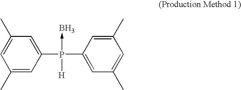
C1(C)=CC(P(C2=CC(C)=CC(C)=C2)(->B)[H])=CC(C)=C1
